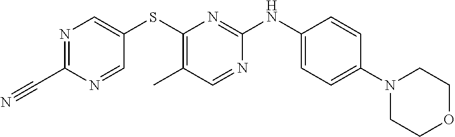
C1(N2CCOCC2)=CC=C(NC2=NC(SC3=CN=C(C#N)N=C3)=C(C)C=N2)C=C1
